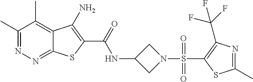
C1(C)=NN=C2C(=C1C)C(N)=C(C(=O)NC1CN(S(C3=C(C(F)(F)F)N=C(C)S3)(=O)=O)C1)S2
